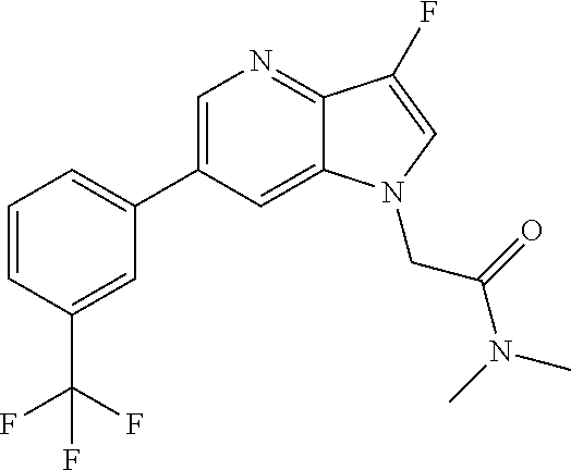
C1=CC(C(F)(F)F)=CC(C2=CN=C3C(=C2)N(CC(=O)N(C)C)C=C3F)=C1
